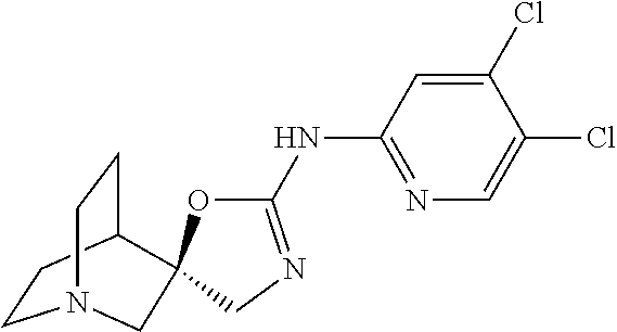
C1CC2CCN1CC21OC(NC2=NC=C(Cl)C(Cl)=C2)=NC1
